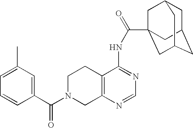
C1N(C(=O)C2=CC(C)=CC=C2)CC2=C(C1)C(NC(=O)C13CC4CC(CC(C1)C4)C3)=NC=N2
